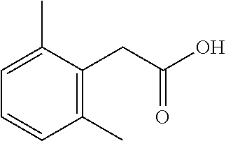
C1(C)=C(CC(O)=O)C(C)=CC=C1
